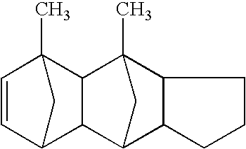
C1=CC2(C)CC1C1C3CC(C)(C21)C1C3CCC1
